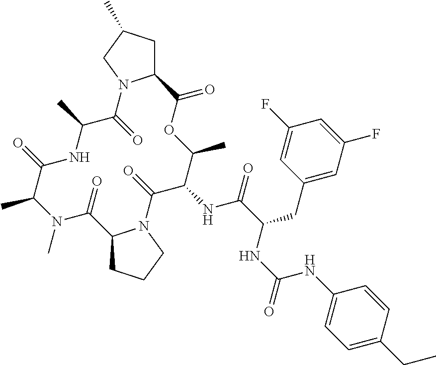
C12CCCN1C(=O)C(NC(=O)C(CC1=CC(F)=CC(F)=C1)NC(NC1=CC=C(CC)C=C1)=O)C(C)OC(=O)C1CC(C)CN1C(=O)C(C)NC(=O)C(C)N(C)C2=O
